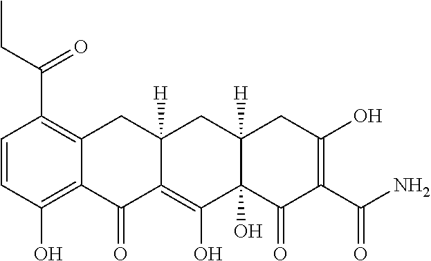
C1=CC(O)=C2C(=C1C(=O)CC)CC1([H])C(=C(O)C3(O)C([H])(C1)CC(O)=C(C(N)=O)C3=O)C2=O
